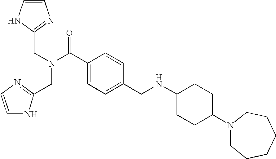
C1=CNC(CN(C(C2=CC=C(CNC3CCC(N4CCCCCC4)CC3)C=C2)=O)CC2=NC=CN2)=N1
